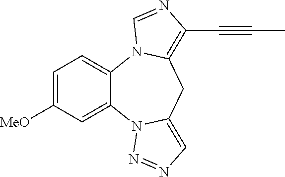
C1=C([MeO])C=C2C(=C1)N1C(=C(C#CC)N=C1)CC1=CN=NN21
